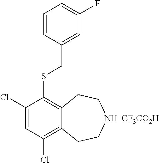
C1(Cl)=CC(Cl)=C2C(=C1SCC1=CC(F)=CC=C1)CCNCC2.[CF3CO2H]
